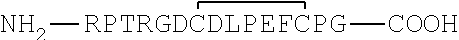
N[RPTRGDCDLPEFCPG][COOH]
